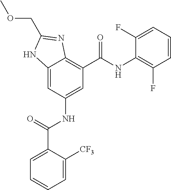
C12=CC(NC(=O)C3=CC=CC=C3[CF3])=CC(C(=O)NC3=C(F)C=CC=C3F)=C1N=C(COC)N2
